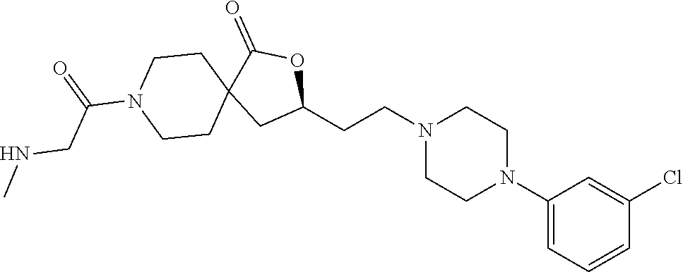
C1(N2CCN(CCC3OC(=O)C4(C3)CCN(C(CNC)=O)CC4)CC2)=CC=CC(Cl)=C1
